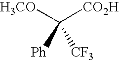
[H3CO]C([CO2H])([Ph])[CF3]
